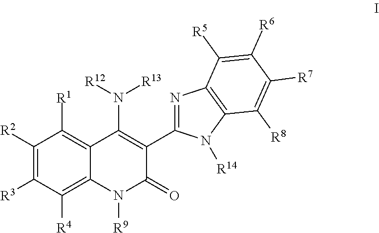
C1([R2])=C([R3])C([R4])=C2C(=C1[R1])C(N([R12])[R13])=C(C1=NC3=C(N1[R14])C([R8])=C([R7])C([R6])=C3[R5])C(=O)N2[R9]
